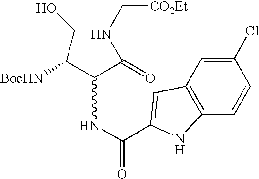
N(C(=O)C1=CC2=C(C=CC(Cl)=C2)N1)C(C(CO)[BocHN])C(NC[CO2Et])=O
